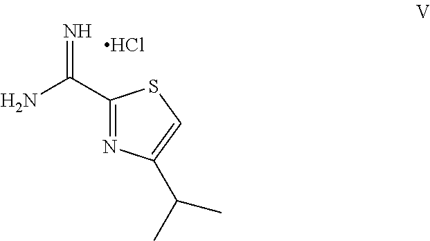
NC(C1=NC(C(C)C)=CS1)=N.Cl
